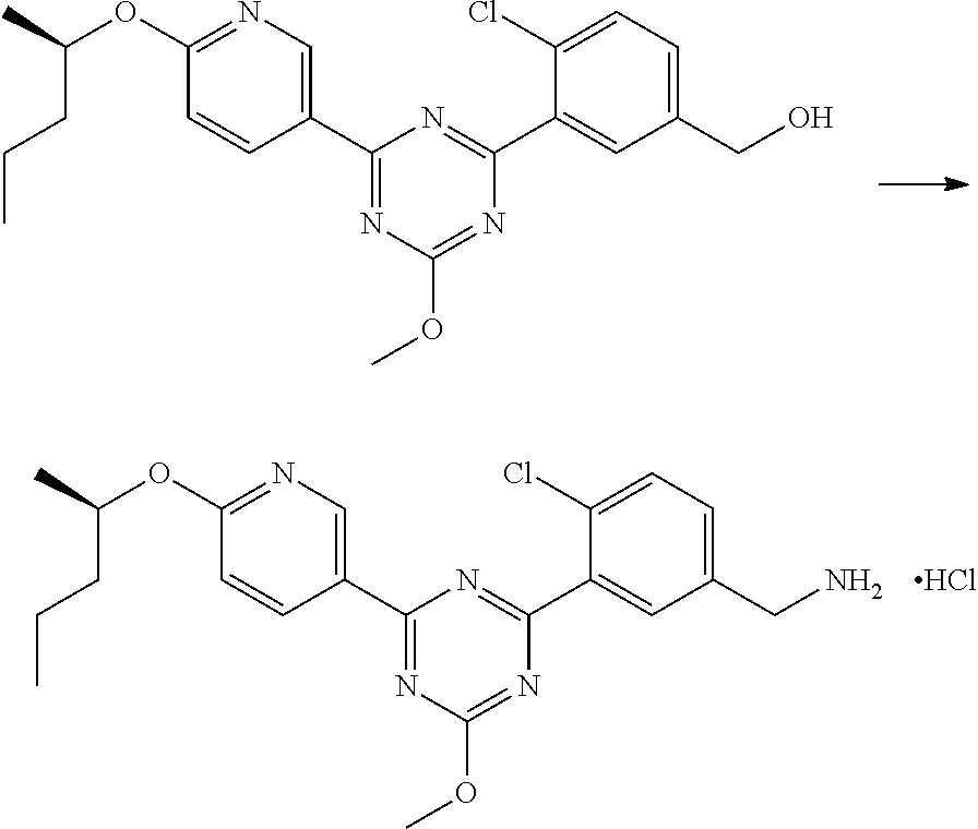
C1(OC(C)CCC)=NC=C(C2=NC(OC)=NC(C3=CC(CO)=CC=C3Cl)=N2)C=C1.C1(OC(C)CCC)=NC=C(C2=NC(OC)=NC(C3=CC(CN)=CC=C3Cl)=N2)C=C1.Cl
